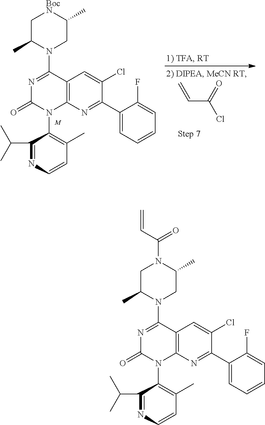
C1(C2=CC=CC=C2F)=NC2=C(C=C1Cl)C(N1C(C)C[BocN]C(C)C1)=NC(=O)N2C1=C(C)C=CN=C1C(C)C.[M].C(C(=O)Cl)=C.C1(C2=CC=CC=C2F)=NC2=C(C=C1Cl)C(N1C(C)CN(C(=O)C=C)C(C)C1)=NC(=O)N2C1=C(C)C=CN=C1C(C)C
